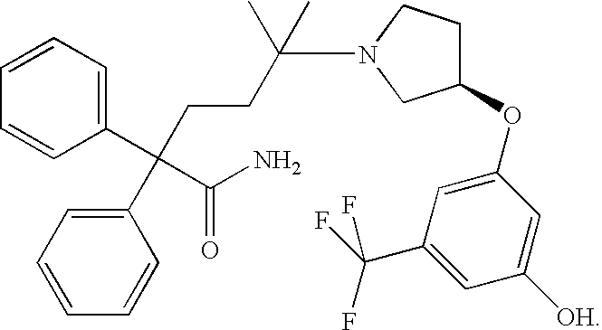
C1=CC=C(C(CCC(N2CC(OC3=CC(C(F)(F)F)=CC([OH])=C3)CC2)(C)C)(C(=O)N)C2=CC=CC=C2)C=C1
